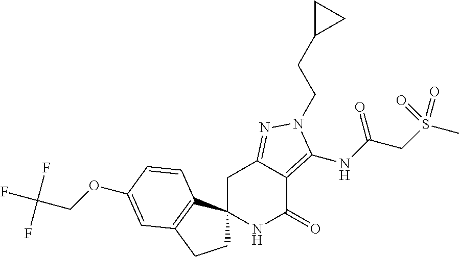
N1C(=O)C2=C(NC(CS(C)(=O)=O)=O)N(CCC3CC3)N=C2CC12CCC1=C2C=CC(OCC(F)(F)F)=C1
